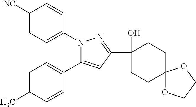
C1([NC])=CC=C(N2C(C3=CC=C(C)C=C3)=CC(C3(O)CCC4(CC3)OCCO4)=N2)C=C1
